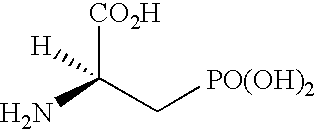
C(C[PO(OH)2])([CO2H])([H])N
